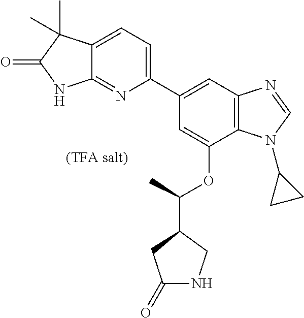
C1(C2=CC=C3C(=N2)NC(=O)C3(C)C)=CC2=C(C(OC(C3CC(=O)NC3)C)=C1)N(C1CC1)C=N2
